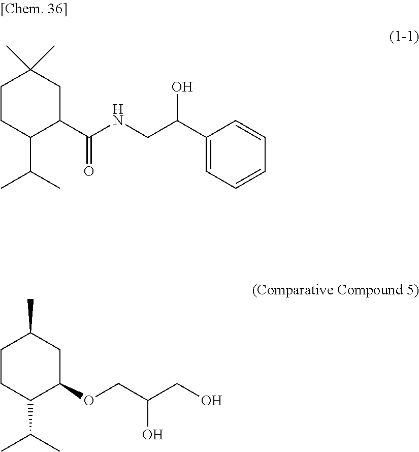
C1CC(C(C)C)C(C(NCC(C2=CC=CC=C2)O)=O)CC1(C)C.C1CC(C(C)C)C(OCC(CO)O)CC1C
